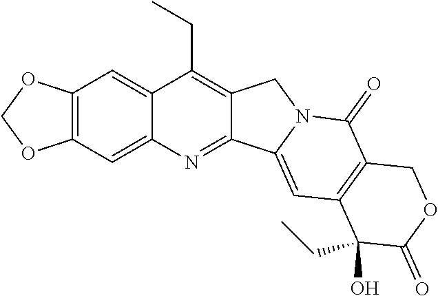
O1COC2=C1C=C1C(CC)=C3C(=NC1=C2)C1=CC2=C(C(=O)N1C3)COC(=O)C2(CC)O
